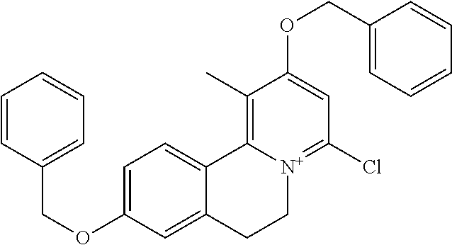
C(OC1=CC=C2C(=C1)CC[N+]1=C(Cl)C=C(OCC3=CC=CC=C3)C(C)=C21)C1=CC=CC=C1
